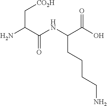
C(CC(NC(C(N)C[CO2H])=O)C(O)=O)CCN
